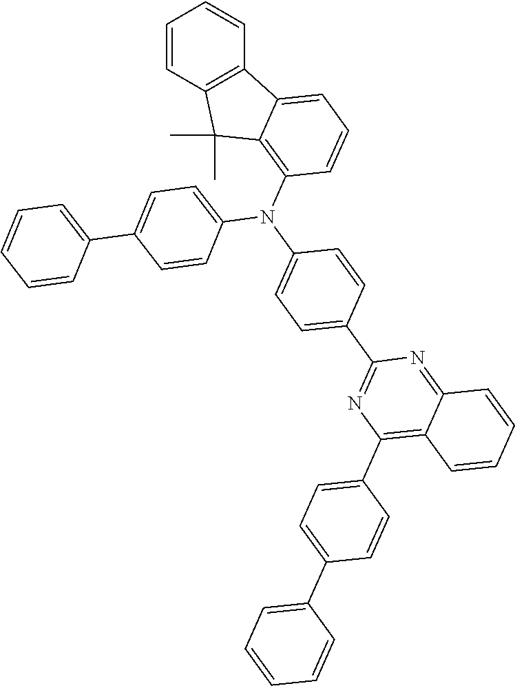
C1=CC2=C(C=C1)C1=CC=CC(N(C3=CC=C(C4=CC=CC=C4)C=C3)C3=CC=C(C4=NC(C5=CC=C(C6=CC=CC=C6)C=C5)=C5C(=N4)C=CC=C5)C=C3)=C1C2(C)C
